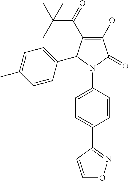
C1(O)=C(C(C(C)(C)C)=O)C(C2=CC=C(C)C=C2)N(C2=CC=C(C3=NOC=C3)C=C2)C1=O
